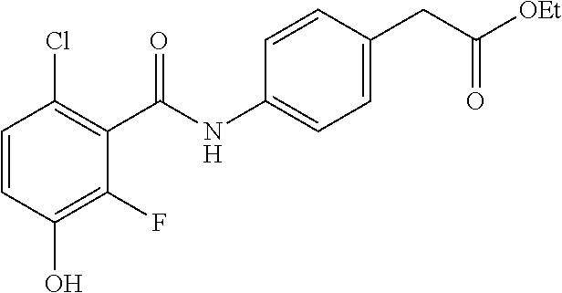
C1=CC(O)=C(F)C(C(NC2=CC=C(CC([OEt])=O)C=C2)=O)=C1Cl
